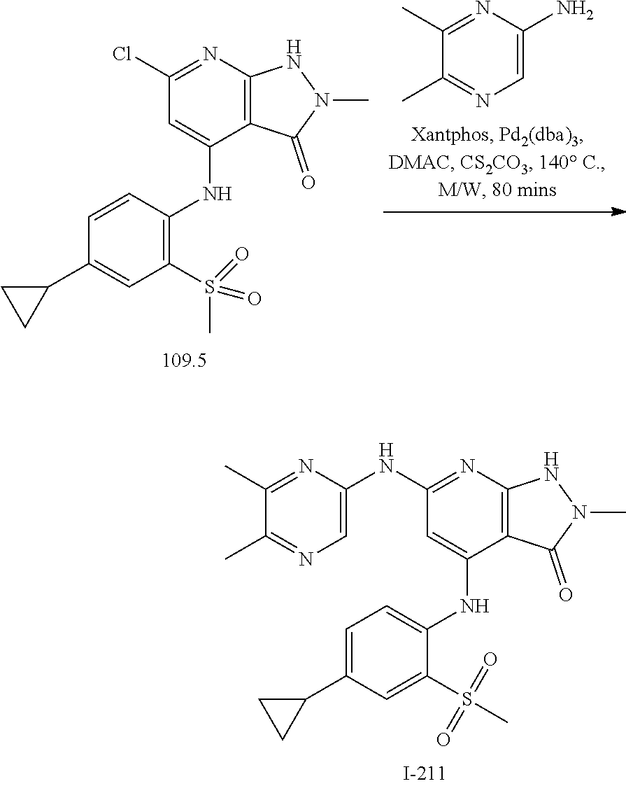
C1=C(C2CC2)C=C(S(C)(=O)=O)C(NC2=CC(NC3=CN=C(C)C(C)=N3)=NC3=C2C(=O)N(C)N3)=C1.C1=CC(NC2=CC(Cl)=NC3=C2C(=O)N(C)N3)=C(S(C)(=O)=O)C=C1C1CC1.C1=C(N)N=C(C)C(C)=N1
